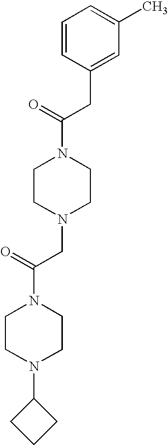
C1(CC(N2CCN(CC(N3CCN(C4CCC4)CC3)=O)CC2)=O)=CC(C)=CC=C1
